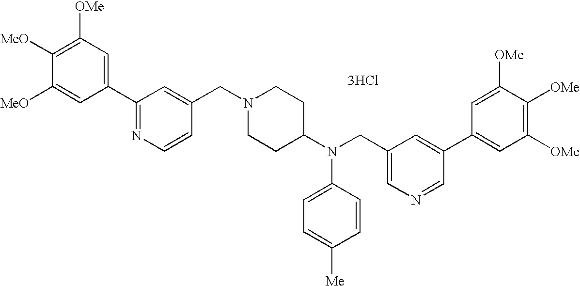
C1=C([MeO])C([MeO])=C([OMe])C=C1C1=NC=CC(CN2CCC(N(CC3=CN=CC(C4=CC([OMe])=C([OMe])C([OMe])=C4)=C3)C3=CC=C([Me])C=C3)CC2)=C1.[3HCl]
